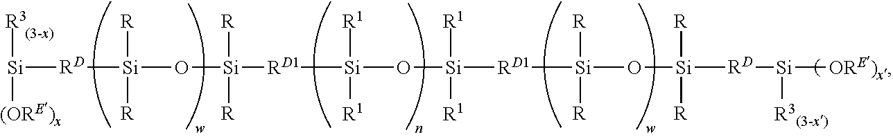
[Si]([RD][Si](O[Si]([RD1][Si](O[Si]([RD1][Si](O[Si]([RD][Si]([ORE)x])[R3(3-x)])([R])[R])([R])[R])([R1])[R1])([R1])[R1])([R])[R])([R])[R])([R3])[(ORE)x]
